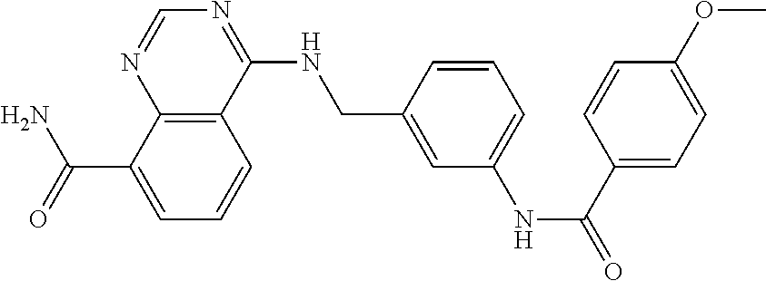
C(C1=CC=CC2=C1N=CN=C2NCC1=CC(NC(=O)C2=CC=C(OC)C=C2)=CC=C1)(N)=O
